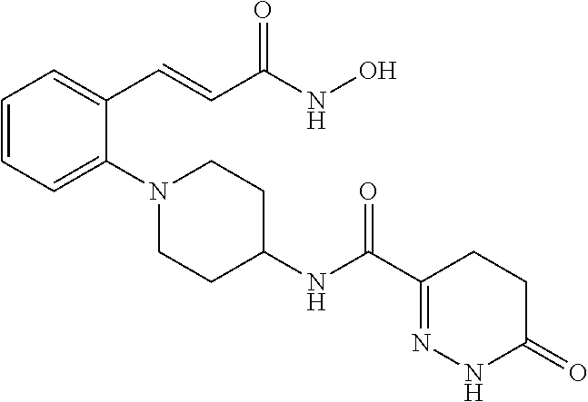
C1=CC=C(N2CCC(NC(C3=NNC(=O)CC3)=O)CC2)C(C=CC(NO)=O)=C1
